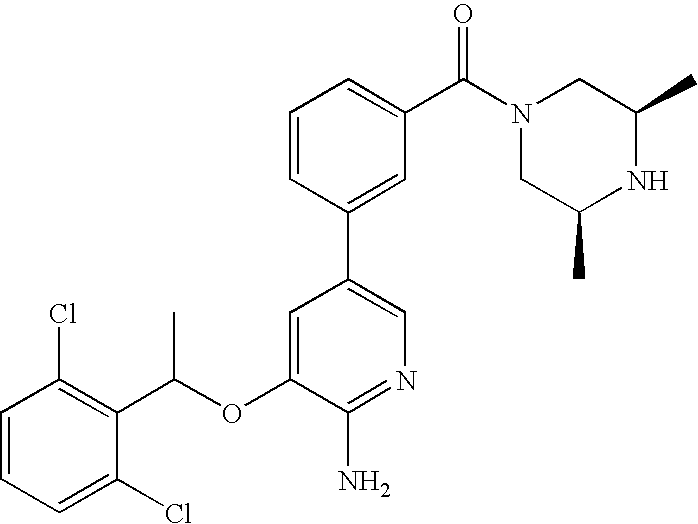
C1=CC(Cl)=C(C(OC2=CC(C3=CC(C(N4CC(C)NC(C)C4)=O)=CC=C3)=CN=C2N)C)C(Cl)=C1
